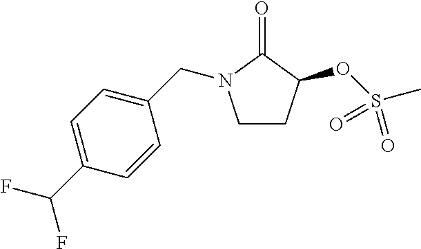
C1CC(OS(C)(=O)=O)C(=O)N1CC1=CC=C(C(F)F)C=C1
